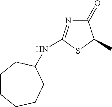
C1CCCCC(NC2=NC(=O)C(C)S2)C1
